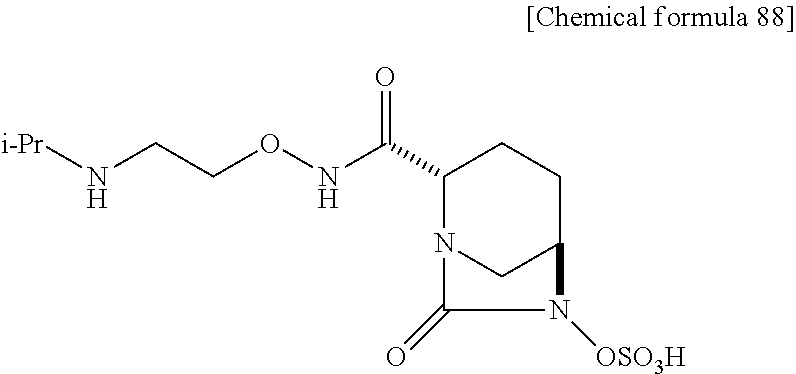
C1(C(NOCCN[i-Pr])=O)N2CC(CC1)N([OSO3H])C2=O
